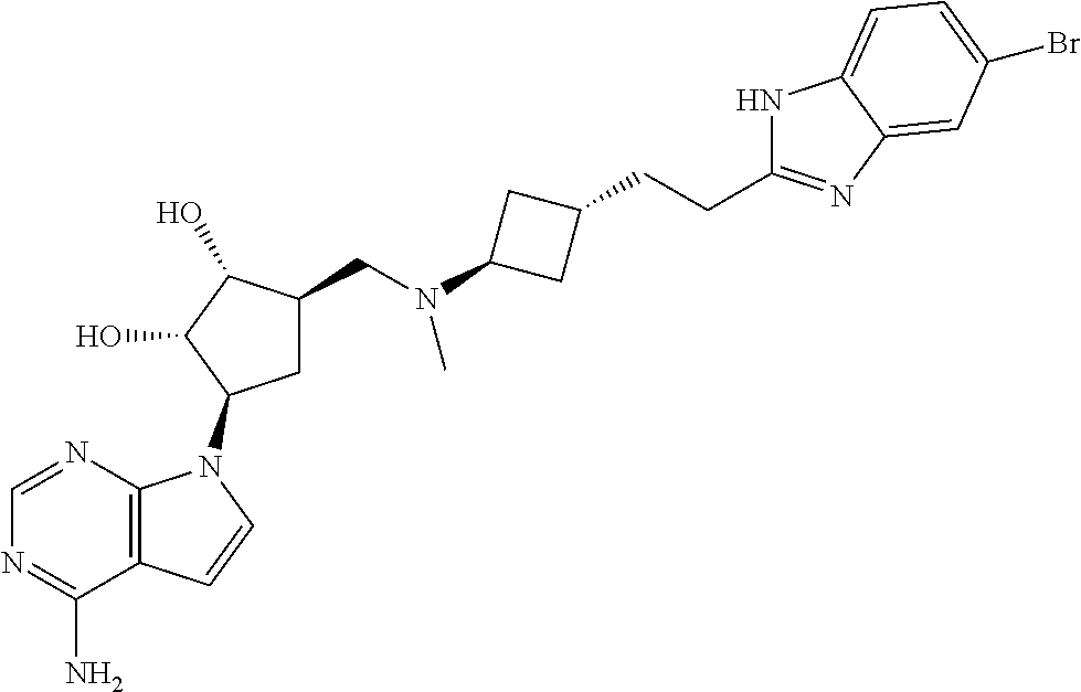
C1=NC2=C(C(N)=N1)C=CN2C1CC(CN(C2CC(CCC3=NC4=CC(Br)=CC=C4N3)C2)C)C(O)C1O
